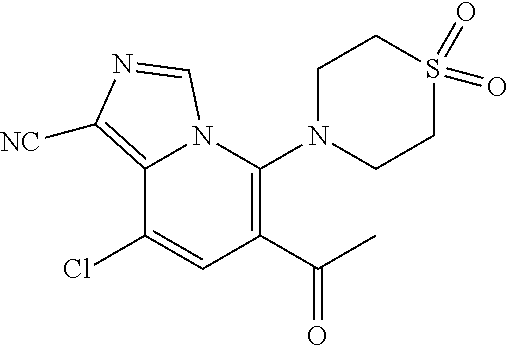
C12=C([NC])N=CN1C(N1CCS(=O)(=O)CC1)=C(C(C)=O)C=C2Cl
